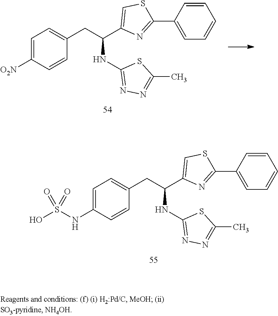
C1=C(NS(O)(=O)=O)C=CC(CC(C2=CSC(C3=CC=CC=C3)=N2)NC2=NN=C(C)S2)=C1.C1=C([O2N])C=CC(CC(C2=CSC(C3=CC=CC=C3)=N2)NC2=NN=C(C)S2)=C1
